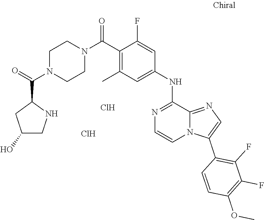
C1=CC(C2=CN=C3N2C=CN=C3NC2=CC(C)=C(C(N3CCN(C(C4NCC(O)C4)=O)CC3)=O)C(F)=C2)=C(F)C(F)=C1OC.Cl.Cl
